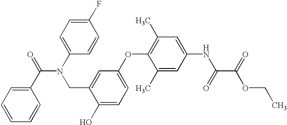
C1(O)=CC=C(OC2=C(C)C=C(NC(C(OCC)=O)=O)C=C2C)C=C1CN(C(=O)C1=CC=CC=C1)C1=CC=C(F)C=C1
